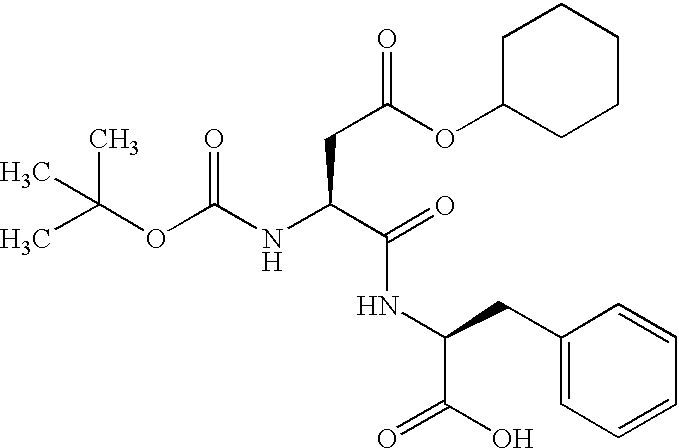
CC(OC(NC(C(=O)NC(C(O)=O)CC1=CC=CC=C1)CC(OC1CCCCC1)=O)=O)(C)C
